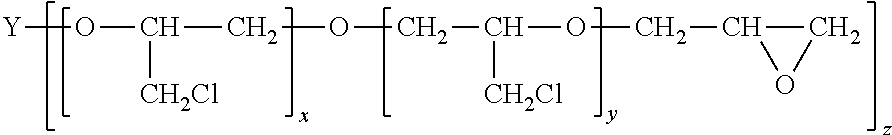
[Y]OC([CH2Cl])COCC([CH2Cl])OCC1CO1
